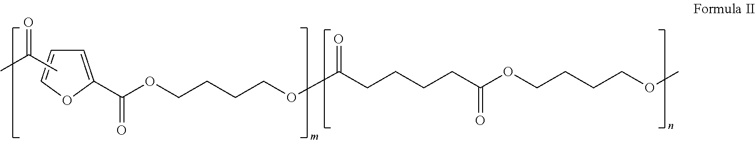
C1=C(C(OCCCCOC(CCCCC(OCCCCOC)=O)=O)=O)OC=C1.CC(C)=O
